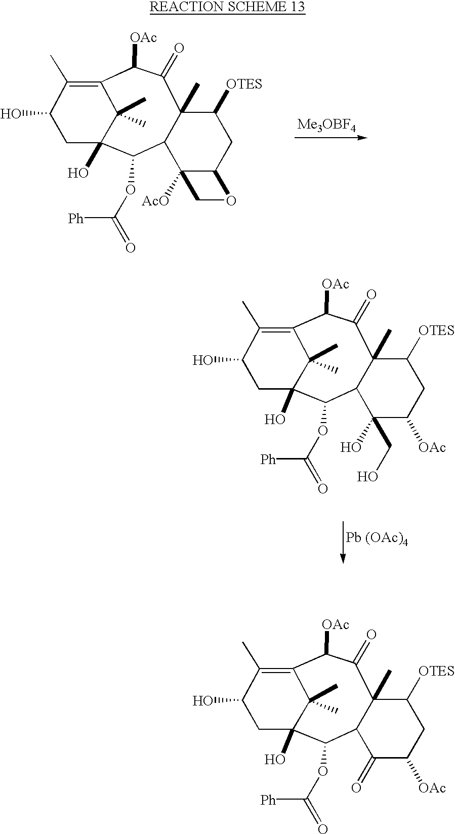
[Me3OBF4].C12=C(C)C(O)CC(O)(C1(C)C)C(OC([Ph])=O)C1C(C)(C(=O)C2[OAc])C([OTES])CC2C1([AcO])CO2.C12=C(C)C(O)CC(O)(C1(C)C)C(OC([Ph])=O)C1C(C)(C(=O)C2[OAc])C([OTES])CC([OAc])C1=O.C12=C(C)C(O)CC(O)(C1(C)C)C(OC([Ph])=O)C1C(C)(C(=O)C2[OAc])C([OTES])CC([OAc])C1(CO)O
